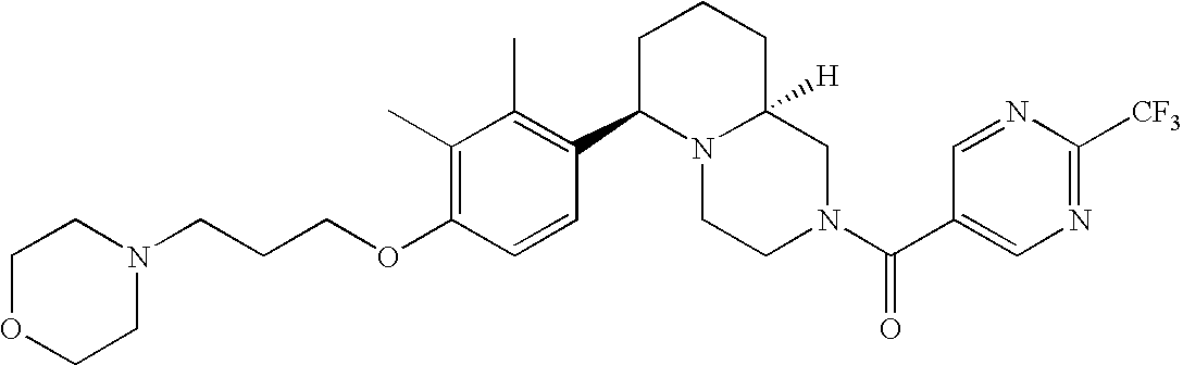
C(OC1=C(C)C(C)=C(C2N3C([H])(CN(C(=O)C4=CN=C([CF3])N=C4)CC3)CCC2)C=C1)CCN1CCOCC1
